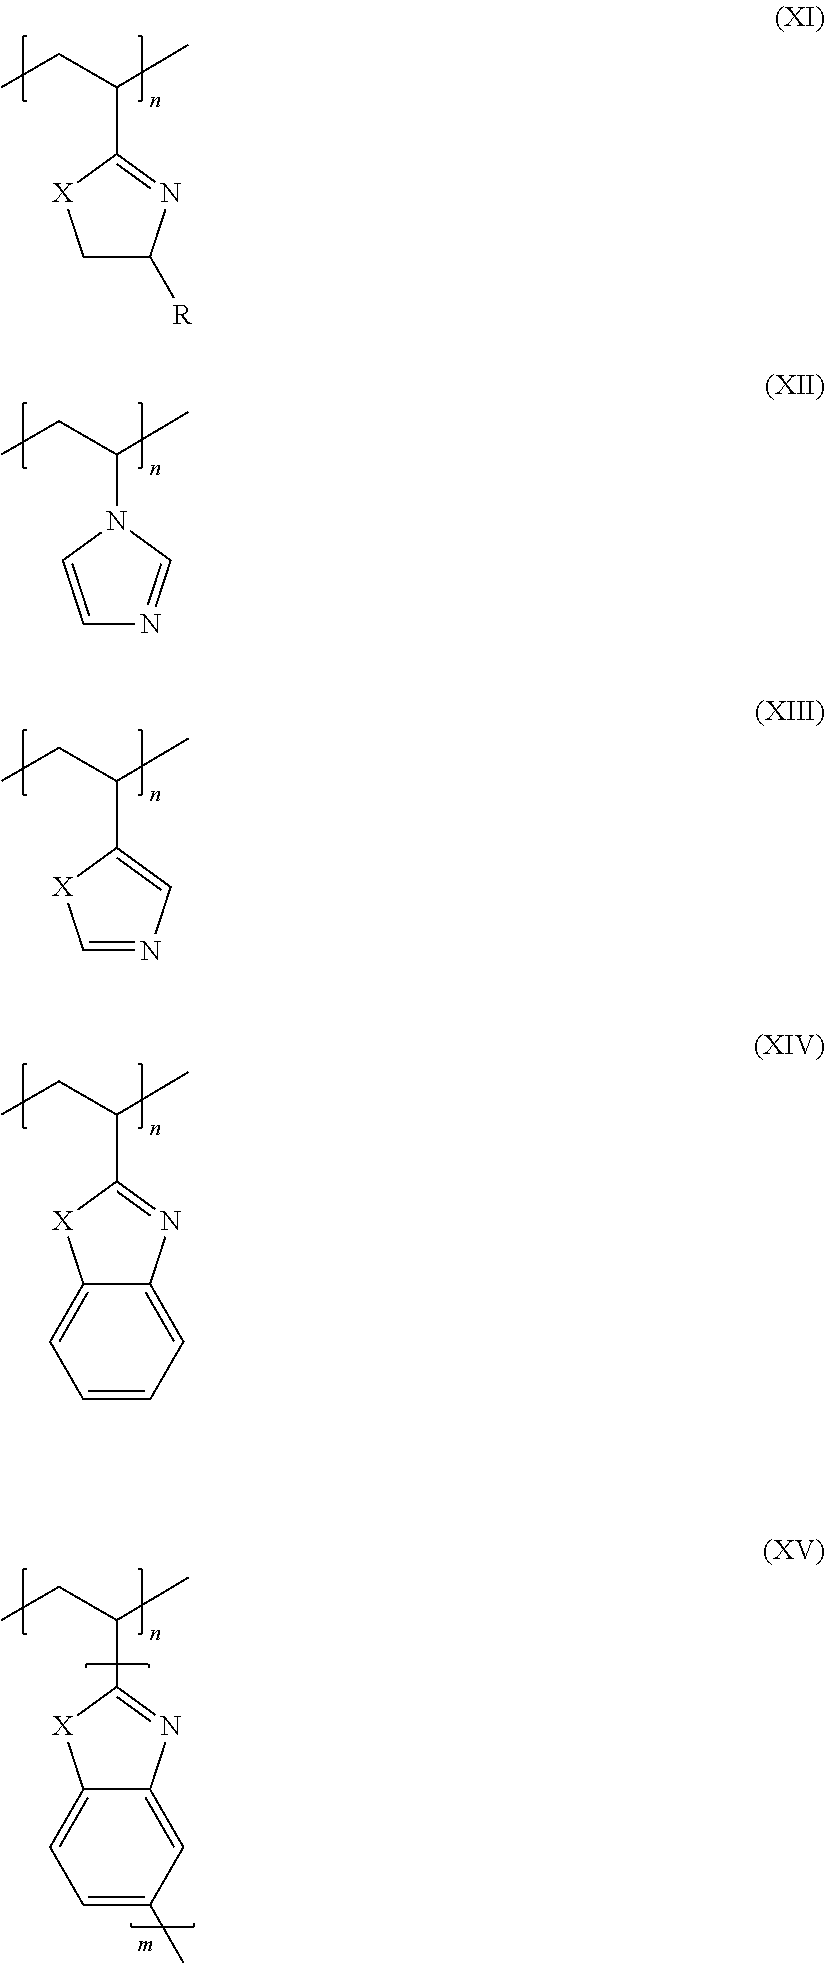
C1C([R])N=C(C(CC)C)[X]1.C1=CN(C(CC)C)C=N1.C1=NC=C(C(CC)C)[X]1.C12=CC=CC=C1N=C(C(CC)C)[X]2.C12=CC=C(C)C=C1N=C(C(CC)C)[X]2
